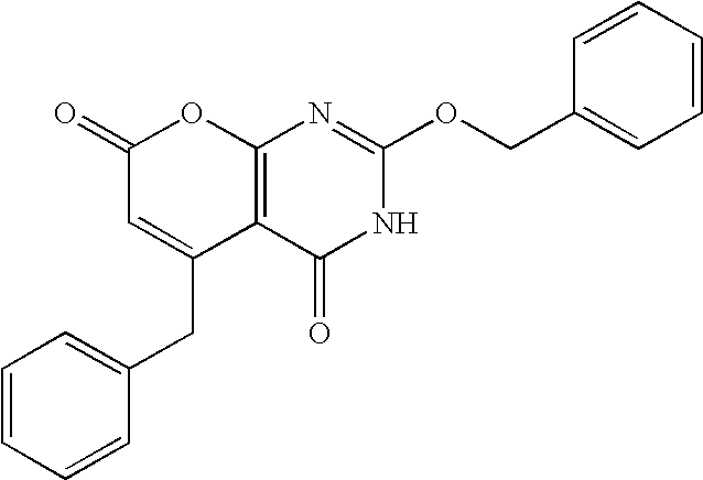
C12=C(C(=O)NC(OCC3=CC=CC=C3)=N1)C(CC1=CC=CC=C1)=CC(=O)O2
